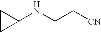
C1(NCC[CN])CC1
